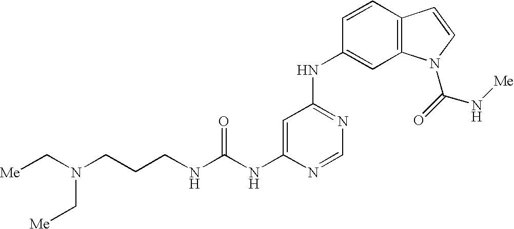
N(CCCN(C[Me])C[Me])C(NC1=CC(NC2=CC3=C(C=C2)C=CN3C(N[Me])=O)=NC=N1)=O
